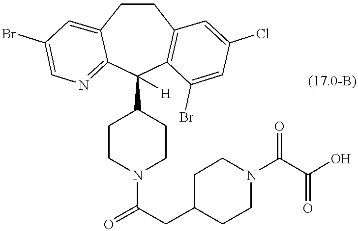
C1CC2=CC(Br)=CN=C2C(C2CCN(C(=O)CC3CCN(C(C(O)=O)=O)CC3)CC2)([H])C2=C1C=C(Cl)C=C2Br
